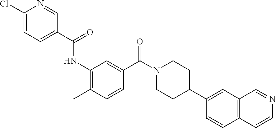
ClC1=CC=C(C(=O)NC2=C(C)C=CC(C(N3CCC(C4=CC5=C(C=C4)C=CN=C5)CC3)=O)=C2)C=N1
